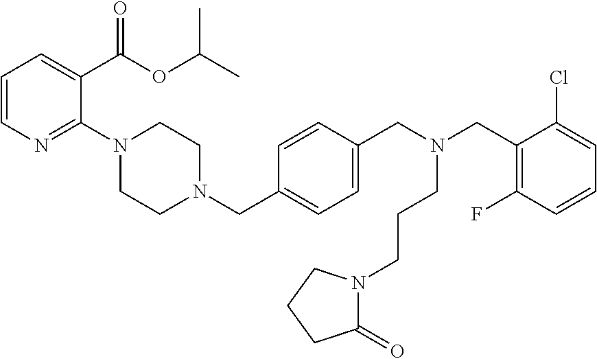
C1=CN=C(N2CCN(CC3=CC=C(CN(CC4=C(F)C=CC=C4Cl)CCCN4C(=O)CCC4)C=C3)CC2)C(C(OC(C)C)=O)=C1
